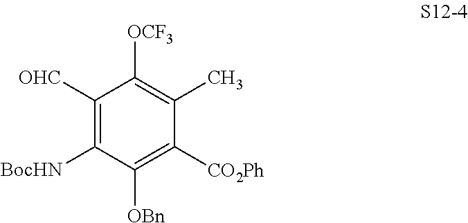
C1([OHC])=C([BocHN])C([OBn])=C([CO2Ph])C(C)=C1[OCF3]
